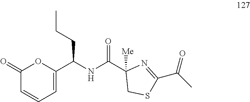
C1(=O)C=CC=C(C(NC(C2([Me])CSC(C(C)=O)=N2)=O)CCC)O1
